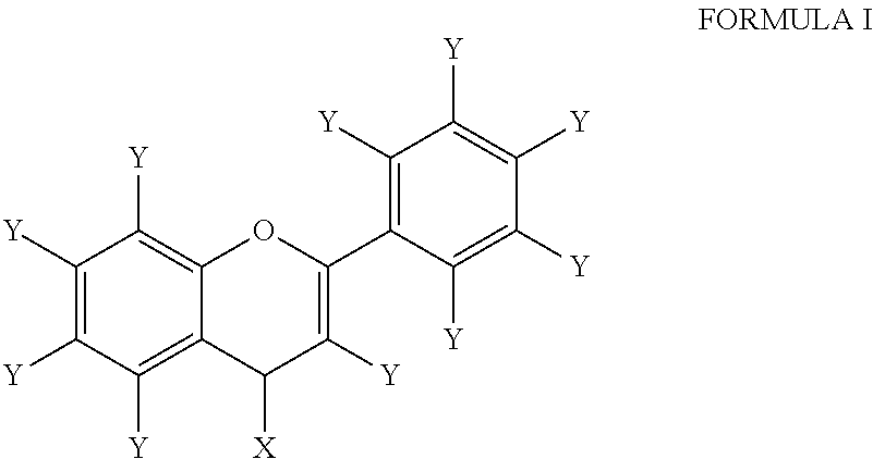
C1([Y])=C([Y])C([Y])=C2C(=C1[Y])OC(C1=C([Y])C([Y])=C([Y])C([Y])=C1[Y])=C([Y])C2[X]
